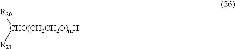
[R20][CHO(CH2CH2O)mH][R21]
